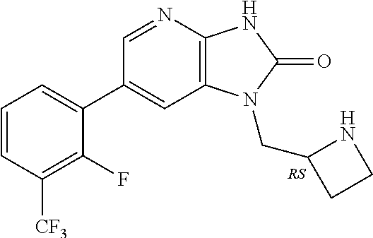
C1(C2=CC=CC([CF3])=C2F)=CC2=C(N=C1)NC(=O)N2CC1CCN1
